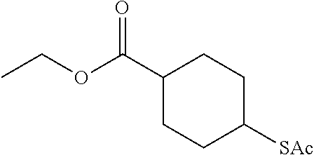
C(C1CCC([SAc])CC1)(OCC)=O
